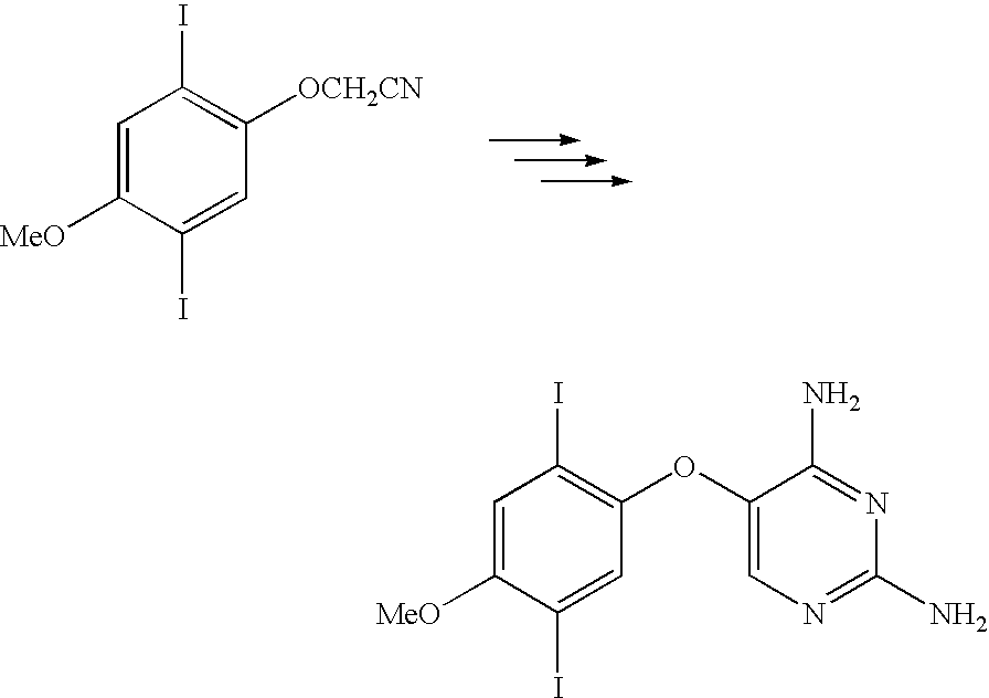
C1=C([MeO])C(I)=CC([OCH2CN])=C1I.C1=C([MeO])C(I)=CC(OC2=CN=C(N)N=C2N)=C1I
